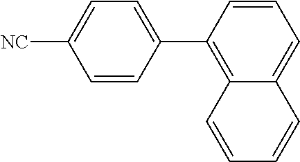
C1(C2=C3C(=CC=C2)C=CC=C3)=CC=C([NC])C=C1
